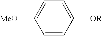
C1=CC([OR])=CC=C1[MeO]
